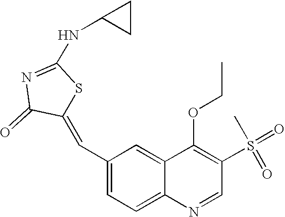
C1(C=C2SC(NC3CC3)=NC2=O)=CC=C2C(=C1)C(OCC)=C(S(=O)(=O)C)C=N2
